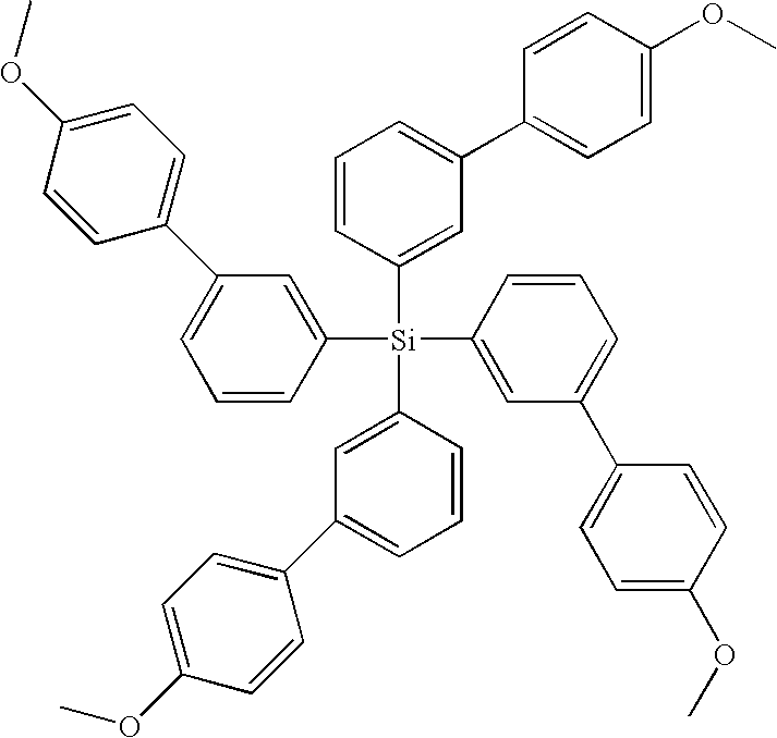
C1([Si](C2=CC(C3=CC=C(OC)C=C3)=CC=C2)(C2=CC(C3=CC=C(OC)C=C3)=CC=C2)C2=CC(C3=CC=C(OC)C=C3)=CC=C2)=CC(C2=CC=C(OC)C=C2)=CC=C1
